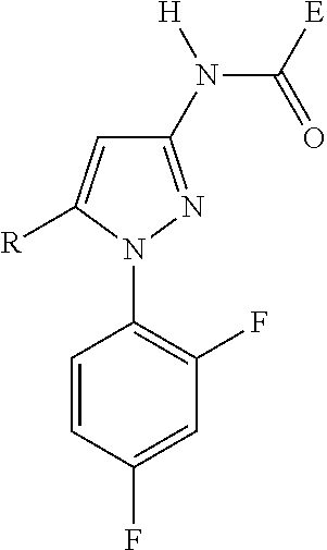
C1(N(C(=O)[E])[H])=NN(C2=C(F)C=C(F)C=C2)C([R])=C1
